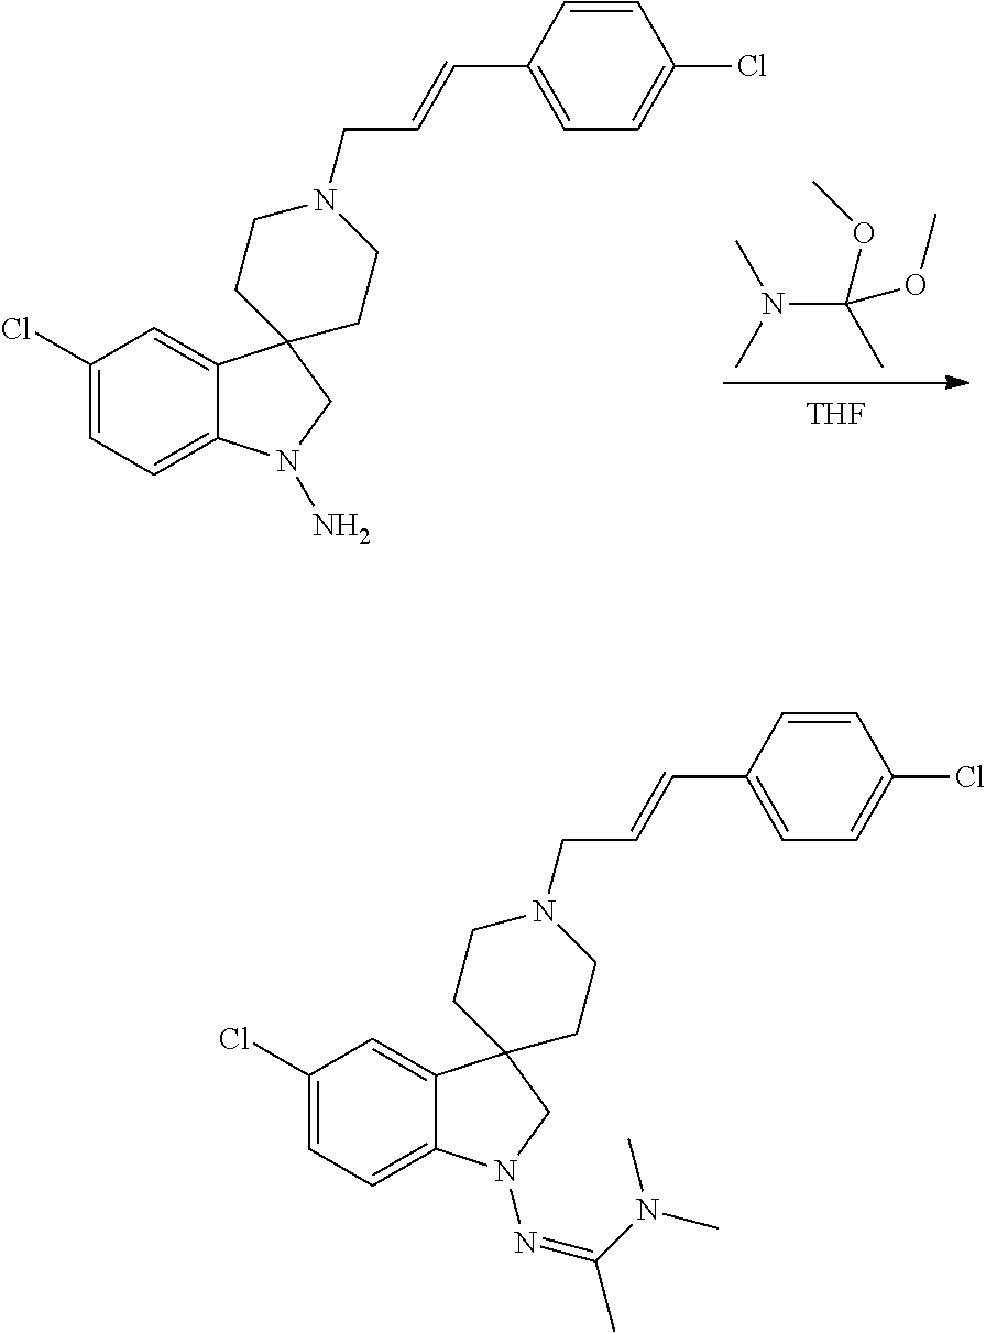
[THF].C1(Cl)=CC=C2C(=C1)C1(CN2N)CCN(CC=CC2=CC=C(Cl)C=C2)CC1.N(C(OC)(C)OC)(C)C.C1(Cl)=CC=C2C(=C1)C1(CN2N=C(C)N(C)C)CCN(CC=CC2=CC=C(Cl)C=C2)CC1
